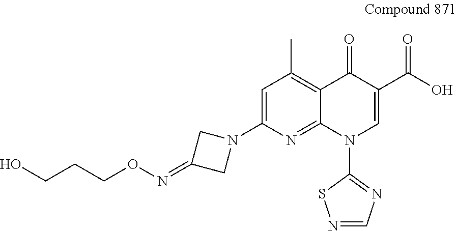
C1=C(N2CC(=NOCCCO)C2)N=C2C(=C1C)C(=O)C(C(O)=O)=CN2C1=NC=NS1
